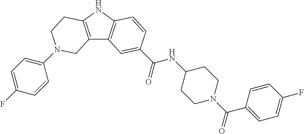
C1(N2CCC3=C(C4=C(N3)C=CC(C(=O)NC3CCN(C(C5=CC=C(F)C=C5)=O)CC3)=C4)C2)=CC=C(F)C=C1
